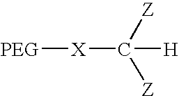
[PEG][X]C([H])([Z])[Z]
